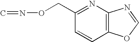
C12=C(N=C(CON=C)C=C1)N=CO2
